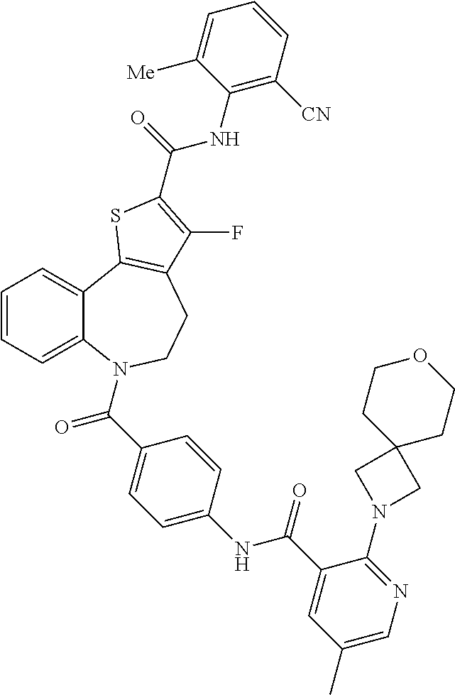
C1=CC=C2C(=C1)C1=C(CCN2C(=O)C2=CC=C(NC(=O)C3=CC(C)=CN=C3N3CC4(C3)CCOCC4)C=C2)C(F)=C(C(NC2=C([CN])C=CC=C2[Me])=O)S1
